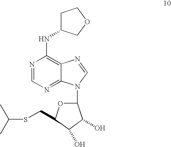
N1=CN=C2C(=C1NC1CCOC1)N=CN2C1OC(CSC(C)C)C(O)C1O
